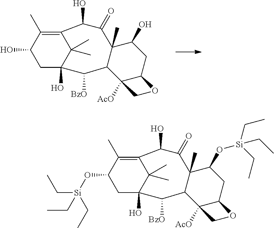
OC1CC2(O)C(C)(C)C(=C1C)C(O)C(=O)C1(C)C(C2[BzO])C2([AcO])C(CC1O)OC2.O(C1CC2(O)C(C)(C)C(=C1C)C(O)C(=O)C1(C)C(C2[BzO])C2([AcO])C(CC1O[Si](CC)(CC)CC)OC2)[Si](CC)(CC)CC
